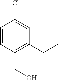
C1=CC(CO)=C(CC)C=C1Cl
